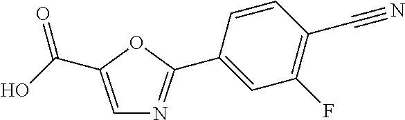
C1=C(C(O)=O)OC(C2=CC(F)=C(C#N)C=C2)=N1
